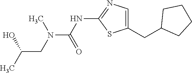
C1(CC2=CN=C(NC(=O)N(C)CC(C)O)S2)CCCC1
